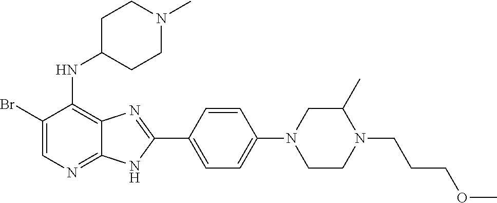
C1(Br)=CN=C2C(=C1NC1CCN(C)CC1)N=C(C1=CC=C(N3CC(C)N(CCCOC)CC3)C=C1)N2
